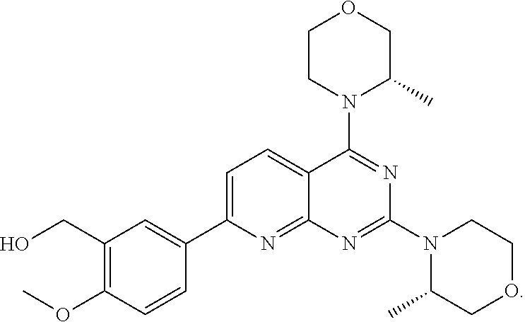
C1=C(C2=CC(CO)=C(OC)C=C2)N=C2C(=C1)C(N1C(C)COCC1)=NC(N1C(C)COCC1)=N2
